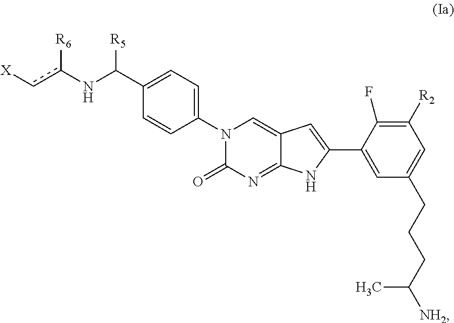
C1=C(C(Nc(c[X])[R6])[R5])C=CC(N2C(=O)N=C3C(=C2)C=C(C2=CC(CCCC([NH2])C)=CC([R2])=C2F)N3)=C1
